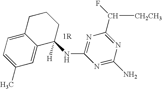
C1=C(C)C=C2C(=C1)CCCC2([H])NC1=NC(C(F)[CH2CH3])=NC(N)=N1
